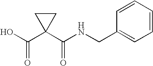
C(NC(C1(C(O)=O)CC1)=O)C1=CC=CC=C1
